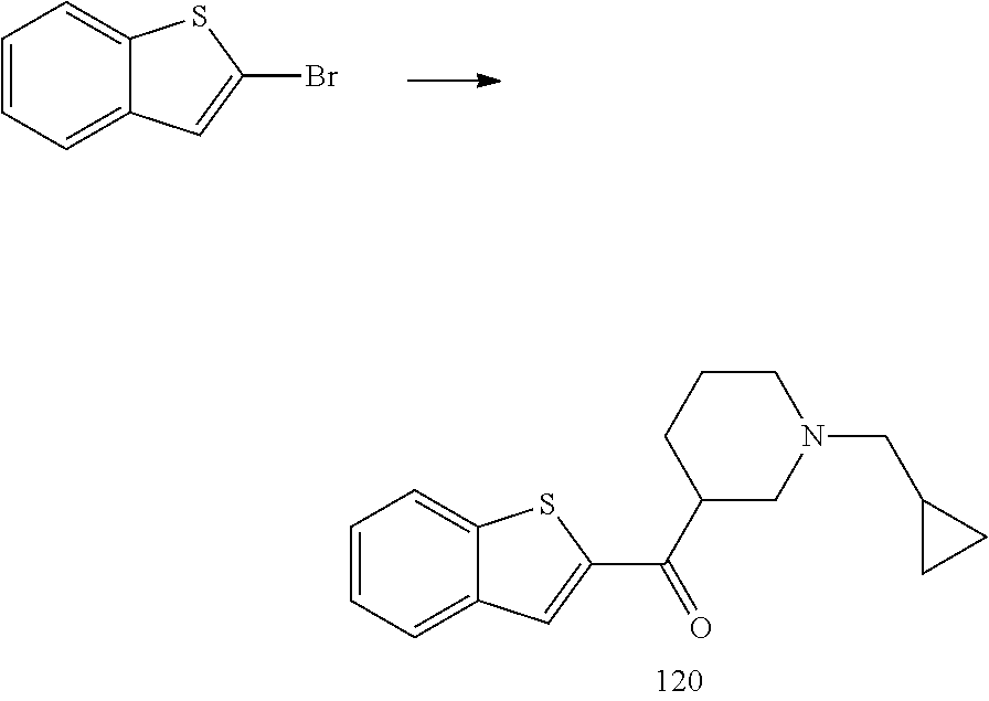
C1=CC=C2C(=C1)SC(Br)=C2.C1=CC=C2C(=C1)SC(C(C1CN(CC3CC3)CCC1)=O)=C2
